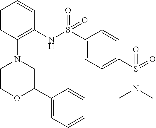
S(=O)(=O)(C1=CC=C(S(=O)(=O)NC2=C(N3CC(C4=CC=CC=C4)OCC3)C=CC=C2)C=C1)N(C)C
